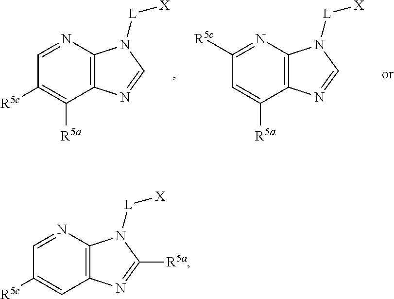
C12=C(N=CC([R5c])=C1)N([L][X])C([R5a])=N2.C12=C(N=CC([R5c])=C1[R5a])N([L][X])C=N2.C12=C(N=C([R5c])C=C1[R5a])N([L][X])C=N2
